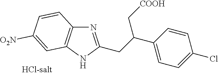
N1=C(CC(C[COOH])C2=CC=C(Cl)C=C2)NC2=C1C=CC([O2N])=C2
